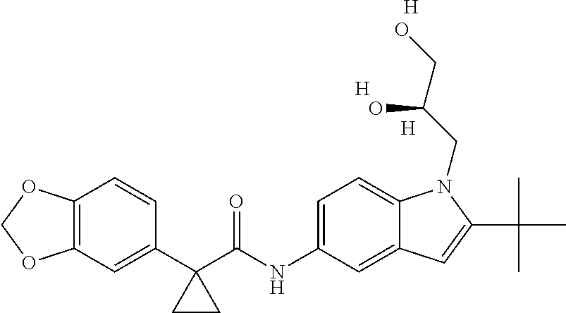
C1(C2(C(NC3=CC=C4C(=C3)C=C(C(C)(C)C)N4CC(CO)O)=O)CC2)=CC2=C(C=C1)OCO2.[H].[H].[H]
